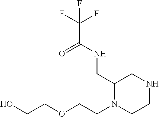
C1(CNC(C(F)(F)F)=O)N(CCOCCO)CCNC1
